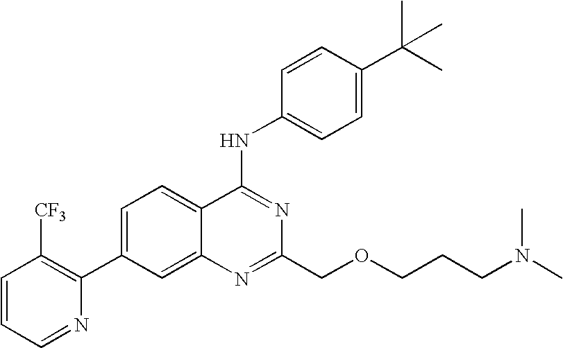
C1=CC=NC(C2=CC=C3C(=C2)N=C(COCCCN(C)C)N=C3NC2=CC=C(C(C)(C)C)C=C2)=C1[CF3]
